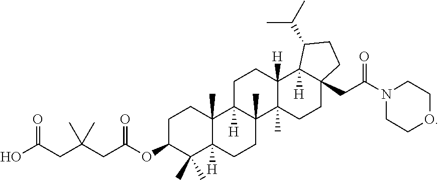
OC(CC(CC(OC1C(C)(C)C2([H])C(C)(CC1)C1([H])C(C)(CC2)C2(C)C([H])(CC1)C1([H])C(CC(N3CCOCC3)=O)(CC2)CCC1C(C)C)=O)(C)C)=O
